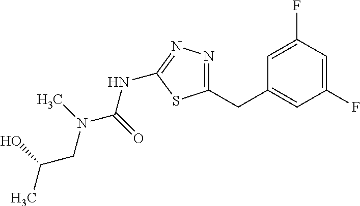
C1=C(F)C=C(F)C=C1CC1=NN=C(NC(=O)N(C)CC(O)C)S1
